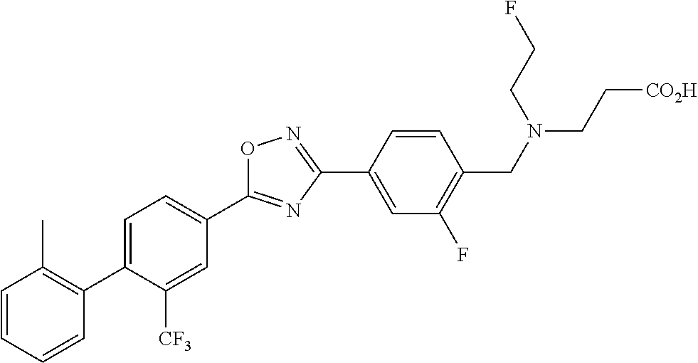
C1=C(C2=C(C)C=CC=C2)C([CF3])=CC(C2=NC(C3=CC(F)=C(CN(CC[CO2H])CCF)C=C3)=NO2)=C1
